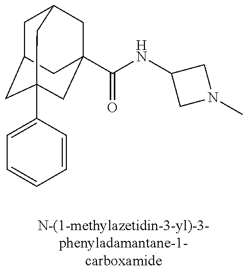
C1C2CC3(C4=CC=CC=C4)CC(C(NC4CN(C)C4)=O)(CC1C3)C2
